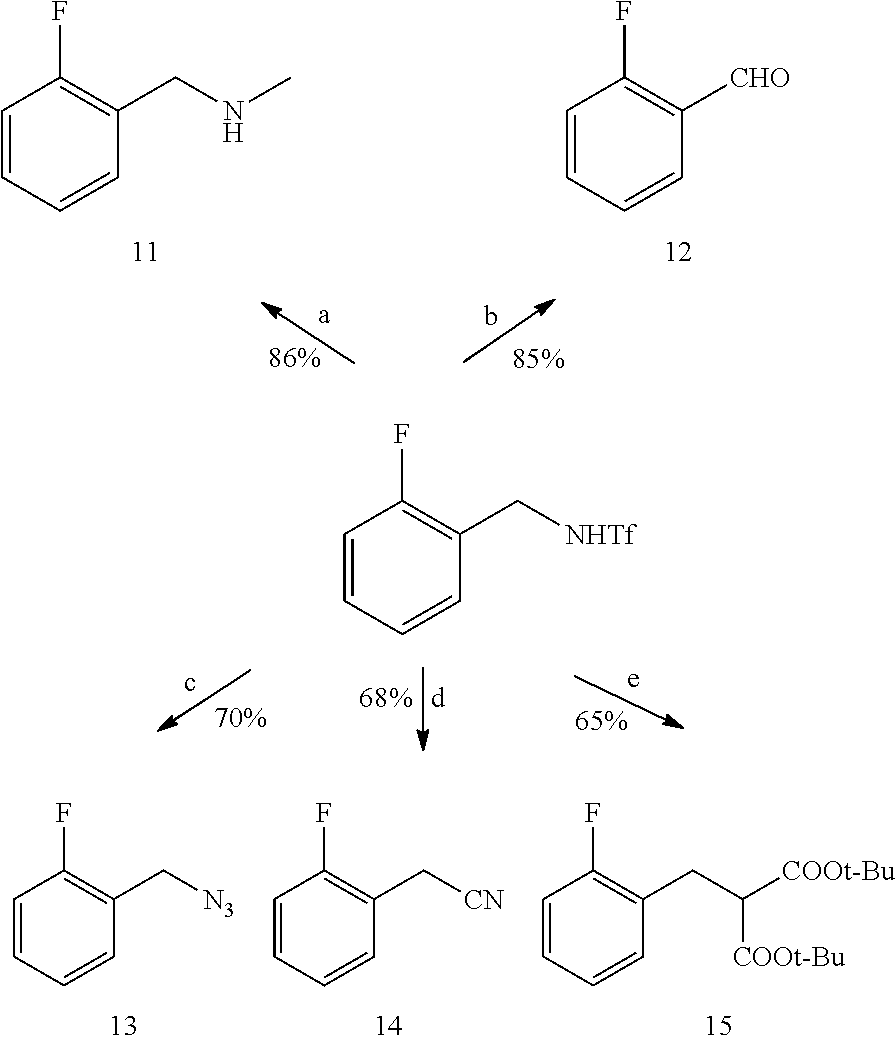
C1=CC=CC(CNC)=C1F.C1=CC=CC([CHO])=C1F.C1=CC=CC(C[NHTf])=C1F.C1=CC=CC(C[CN])=C1F.C1=CC=CC(CC([COOt-Bu])[COOt-Bu])=C1F.C1=CC=CC(C[N3])=C1F
